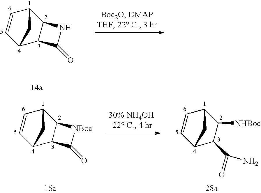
C1=CC2C3C(C1C2)C(=O)N3.C1=CC2C3C(C1C2)C(=O)[NBoc]3.C1=CC2C([NHBoc])C(C(=O)N)C1C2
